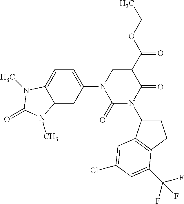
C1(=O)N(C2CCC3=C2C=C(Cl)C=C3C(F)(F)F)C(=O)C(C(OCC)=O)=CN1C1=CC=C2C(=C1)N(C)C(=O)N2C
